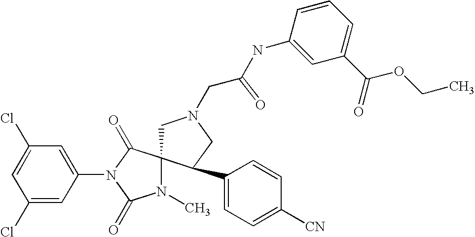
C1=C(Cl)C=C(N2C(=O)C3(N(C)C2=O)CN(CC(NC2=CC(C(OCC)=O)=CC=C2)=O)CC3C2=CC=C([CN])C=C2)C=C1Cl
